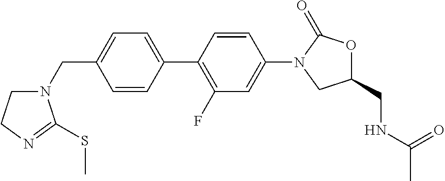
C1=C(C2=C(F)C=C(N3CC(CNC(=O)C)OC3=O)C=C2)C=CC(CN2CCN=C2SC)=C1
